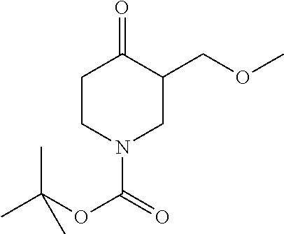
O=C1C(COC)CN(C(=O)OC(C)(C)C)CC1
